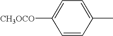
C1=CC(C)=CC=C1[CH3OCO]
